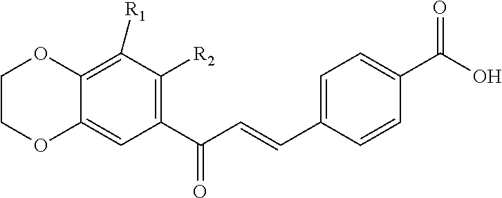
C1([R1])=C2C(=CC(C(C=CC3=CC=C(C(O)=O)C=C3)=O)=C1[R2])OCCO2
